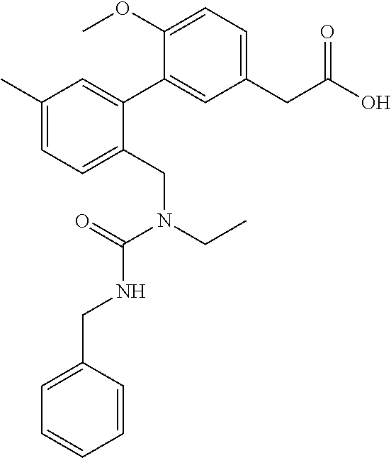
C1(C)=CC=C(CN(CC)C(=O)NCC2=CC=CC=C2)C(C2=CC(CC(O)=O)=CC=C2OC)=C1
